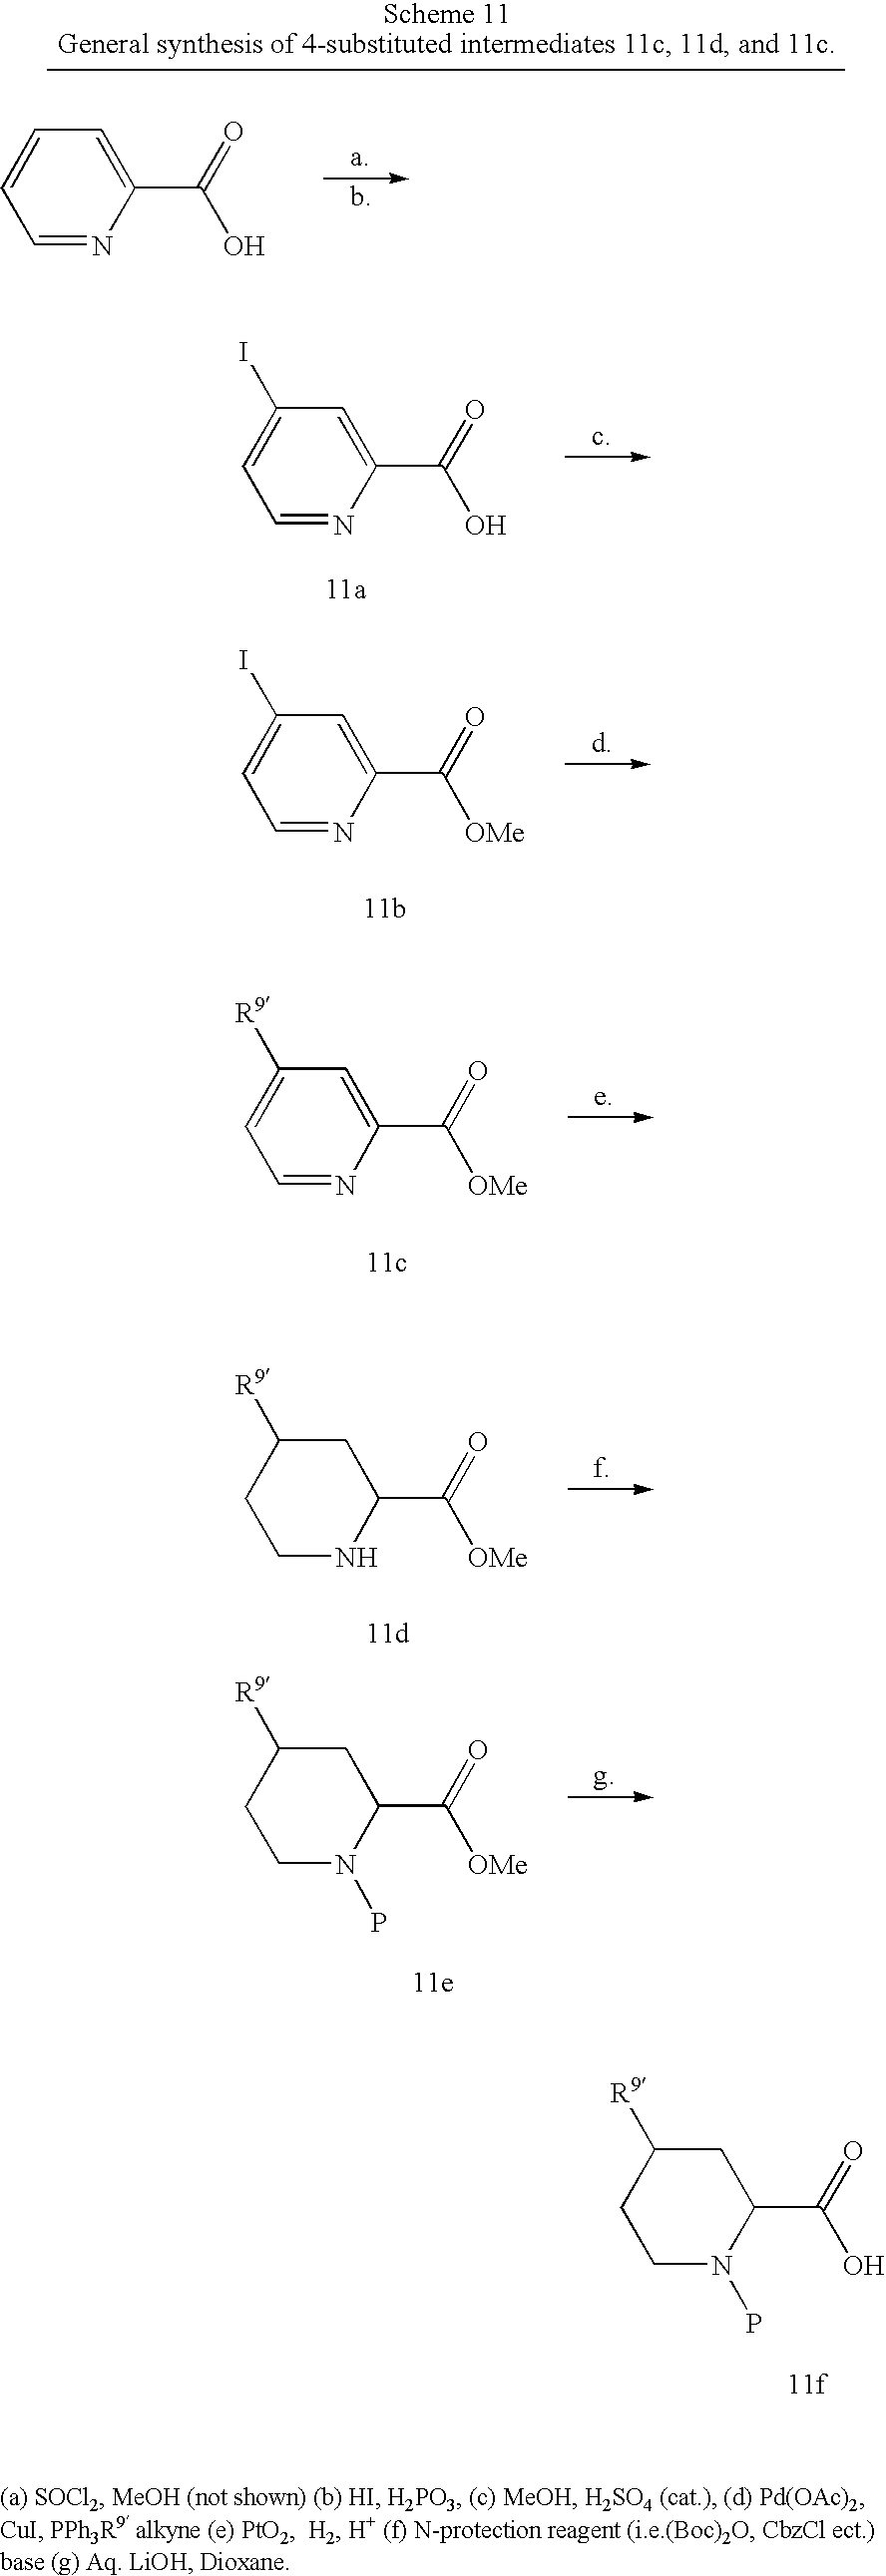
C1=NC(C(=O)[OMe])=CC(I)=C1.C1=NC(C(=O)[OMe])=CC([R9])=C1.C1NC(C(=O)[OMe])CC([R9])C1.C1N(P)C(C(=O)[OMe])CC([R9])C1.C1N(P)C(C(=O)O)CC([R9])C1.C1=NC(C(=O)O)=CC(I)=C1.C1=NC(C(=O)O)=CC=C1
